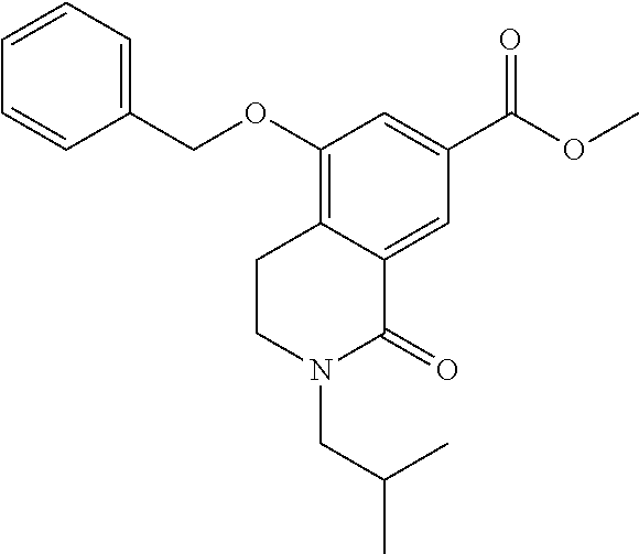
C1(OCC2=CC=CC=C2)=C2C(=CC(C(=O)OC)=C1)C(=O)N(CC(C)C)CC2
